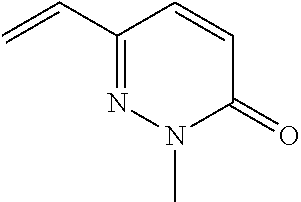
C1(C=C)=NN(C)C(=O)C=C1
